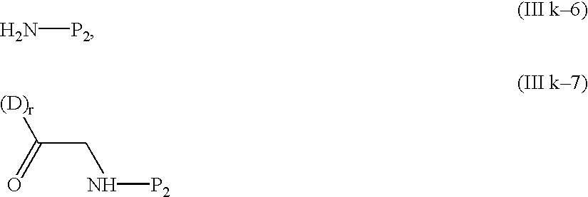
N[P2].O=C(CN[P2])[(D)r]
